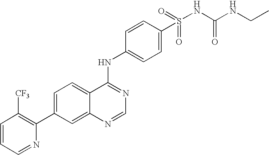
C1=CC=NC(C2=CC=C3C(=C2)N=CN=C3NC2=CC=C(S(NC(NCC)=O)(=O)=O)C=C2)=C1[CF3]
